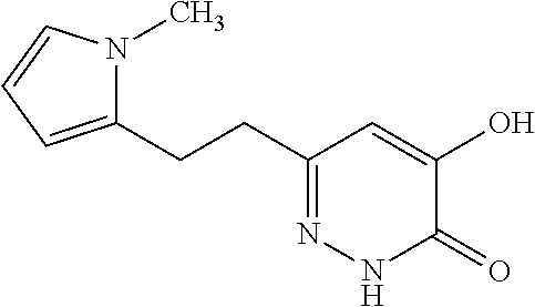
C1(CCC2=NNC(=O)C(O)=C2)=CC=CN1C
